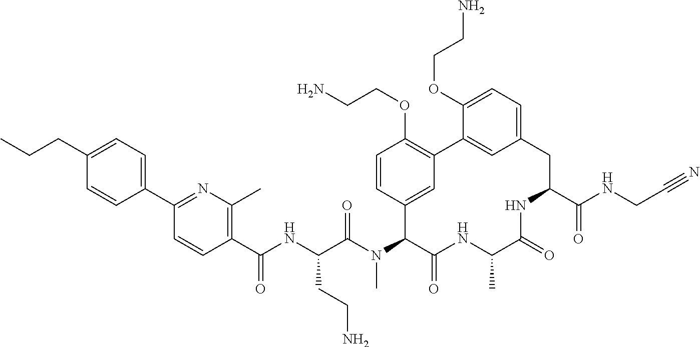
C1(C(NC(C(N(C2C(=O)NC(C)C(=O)NC(C(NCC#N)=O)CC3=CC=C(OCCN)C(=C3)C3=C(OCCN)C=CC2=C3)C)=O)CCN)=O)=C(C)N=C(C2=CC=C(CCC)C=C2)C=C1
